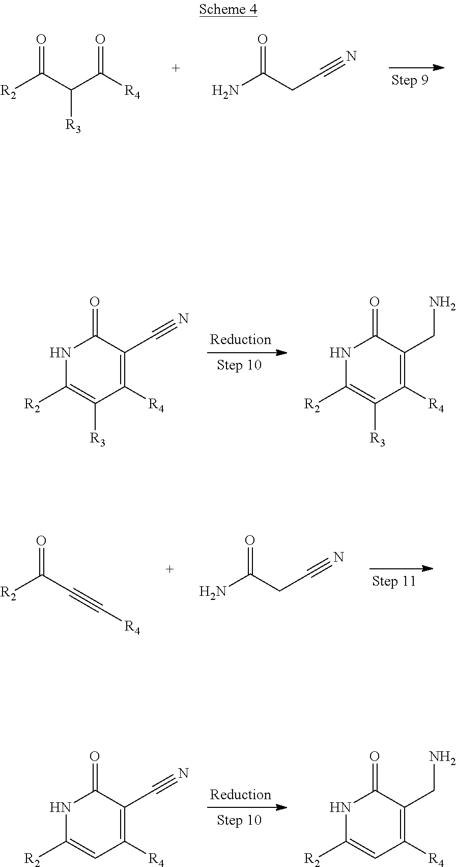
[R2]C(C(C([R4])=O)[R3])=O.NC(CC#N)=O.N1C([R2])=C([R3])C([R4])=C(C#N)C1=O.N1C([R2])=C([R3])C([R4])=C(CN)C1=O.[R2]C(C#C[R4])=O.NC(CC#N)=O.N1C([R2])=CC([R4])=C(C#N)C1=O.N1C([R2])=CC([R4])=C(CN)C1=O
